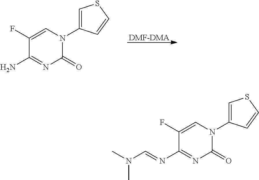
[DMF-DMA].C1(F)=CN(C2=CSC=C2)C(=O)N=C1N.C1(F)=CN(C2=CSC=C2)C(=O)N=C1N=CN(C)C
